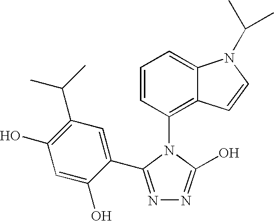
C1=CC(N2C(O)=NN=C2C2=CC(C(C)C)=C(O)C=C2O)=C2C(=C1)N(C(C)C)C=C2
